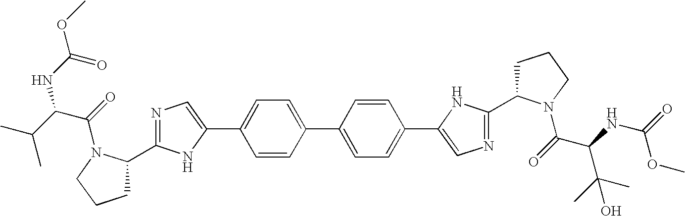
C1=CC(C2=CC=C(C3=CN=C(C4CCCN4C(C(NC(=O)OC)C(C)(C)O)=O)N3)C=C2)=CC=C1C1=CN=C(C2CCCN2C(C(NC(=O)OC)C(C)C)=O)N1
